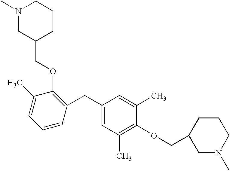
O(CC1CCCN(C)C1)C1=C(CC2=CC(C)=C(OCC3CN(C)CCC3)C(C)=C2)C=CC=C1C
